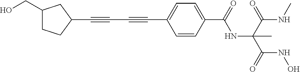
C1(C#CC#CC2=CC=C(C(=O)NC(C(NC)=O)(C(=O)NO)C)C=C2)CC(CO)CC1
